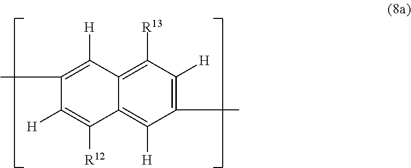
C1(C)=C([H])C([R13])=C2C(=C1[H])C([R12])=C([H])C(C)=C2[H]
